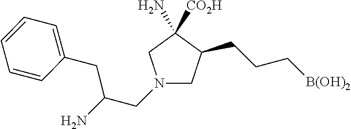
N1(CC(N)CC2=CC=CC=C2)CC(CCC[B(OH)2])C(N)([CO2H])C1
